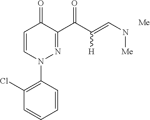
C1=CN(C2=C(Cl)C=CC=C2)N=C(C(=O)C([H])=CN[Me])C1=O.[Me]
